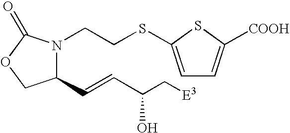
C1(C=CC(C[E3])O)N(CCSC2=CC=C([COOH])S2)C(=O)OC1
